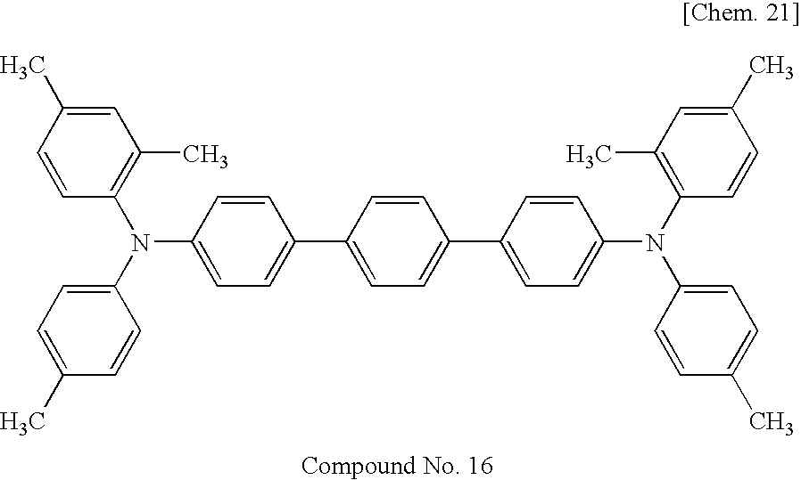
C1=C(C)C=CC(N(C2=CC=C(C)C=C2)C2=CC=C(C3=CC=C(C4=CC=C(N(C5=C(C)C=C(C)C=C5)C5=CC=C(C)C=C5)C=C4)C=C3)C=C2)=C1C
